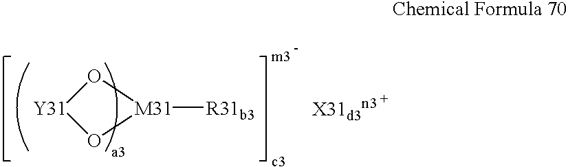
O1[Y31]O[M31]1[R31b3]
